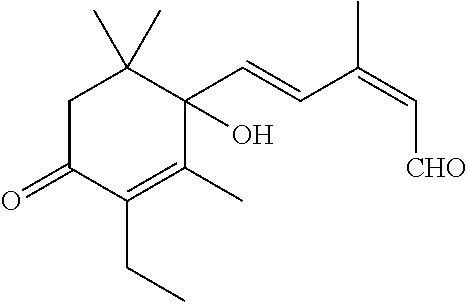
C1C(=O)C(CC)=C(C)C(C=CC(=C[CHO])C)(O)C1(C)C
